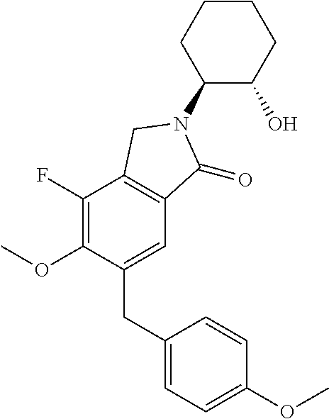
C1(CC2=CC=C(OC)C=C2)=CC2=C(C(F)=C1OC)CN(C1C(O)CCCC1)C2=O
